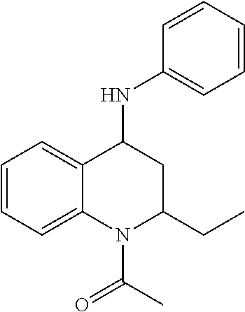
C1=CC=C2C(=C1)C(NC1=CC=CC=C1)CC(CC)N2C(C)=O
